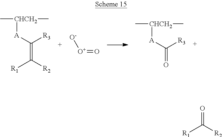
C[CHCH2](C)[A]C(=C([R1])[R2])[R3].[O-][O+]=O.C[CHCH2](C)[A]C(=O)[R3].O=C([R1])[R2]
